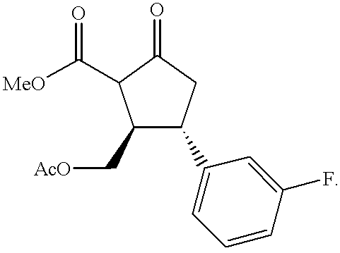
C1(C[AcO])C(C2=CC=CC(F)=C2)CC(=O)C1C([MeO])=O
